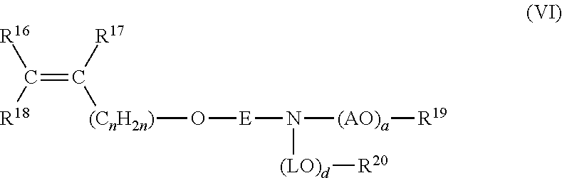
C([R18])([R16])=C([R17])[(CnH2n)]O[E]N([(AO)a][R19])[(LO)d][R20]
